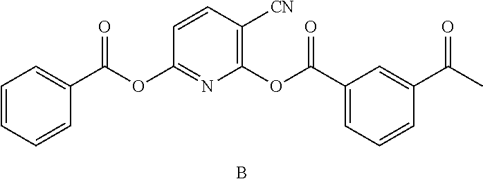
C1=CC=CC(C(OC2=NC(OC(C3=CC=CC(C(=O)C)=C3)=O)=C([CN])C=C2)=O)=C1.B
